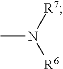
[R7]N([R6])C
